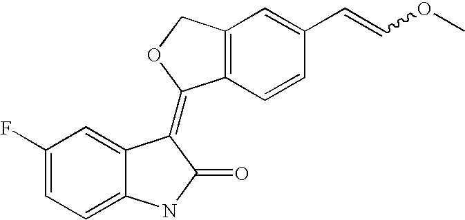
C12=C(C=CC(C=COC)=C1)C(=C1C3=CC(F)=CC=C3NC1=O)OC2
